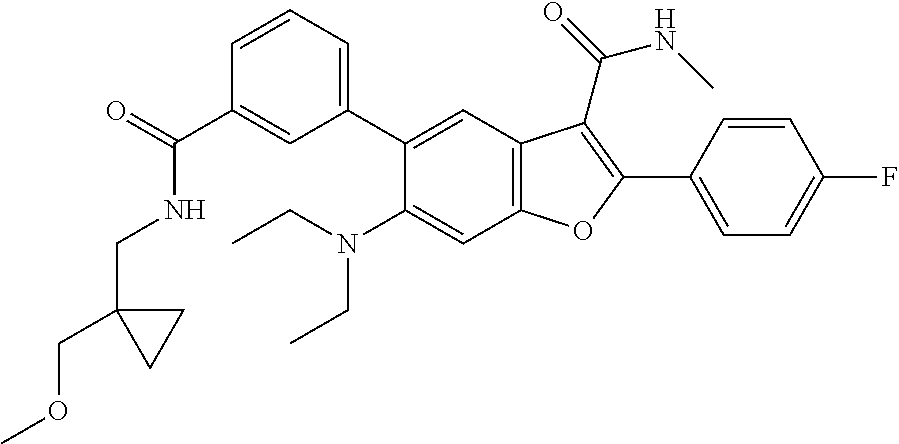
C1=CC=C(C2=CC3=C(C=C2N(CC)CC)OC(C2=CC=C(F)C=C2)=C3C(=O)NC)C=C1C(=O)NCC1(COC)CC1
